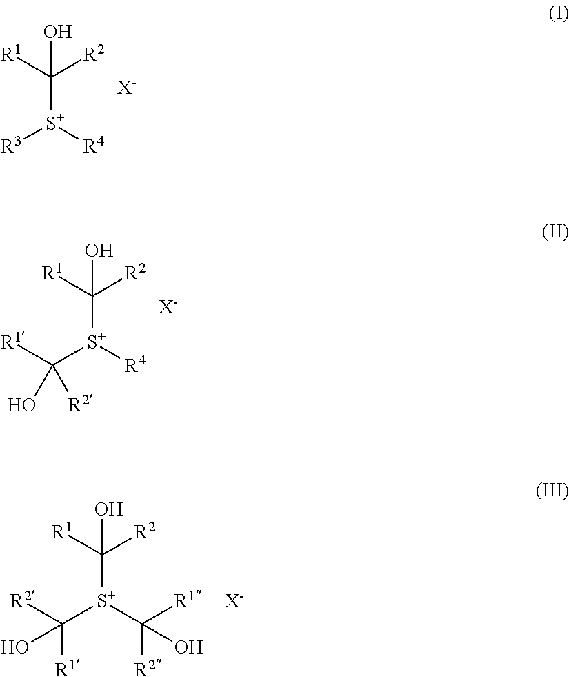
C([R2])([R1])([S+]([R4])[R3])O.[X-].C([R2])([R1])([S+]([R4])C(O)([R1])[R2])O.[X-].C([R2])([R1])([S+](C([R1])([R2])O)C(O)([R2])[R1])O.[X-]
